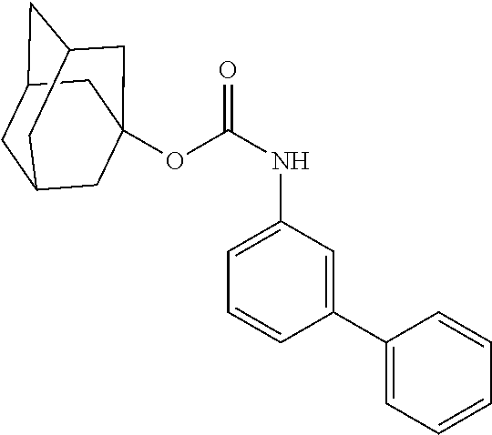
C1C2CC3CC(OC(NC4=CC=CC(C5=CC=CC=C5)=C4)=O)(CC1C3)C2
